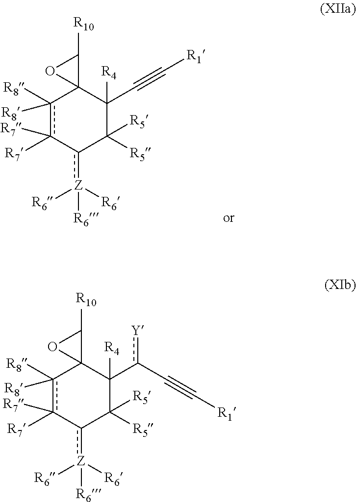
c1([R8])([R8])c([R7])([R7])-c([Z]([R6])([R6])[R6])C([R5])([R5])C(C#C[R1])([R4])C12C([R10])O2.c1([R8])([R8])c([R7])([R7])-c([Z]([R6])([R6])[R6])C([R5])([R5])C(c([Y])C#C[R1])([R4])C12C([R10])O2
